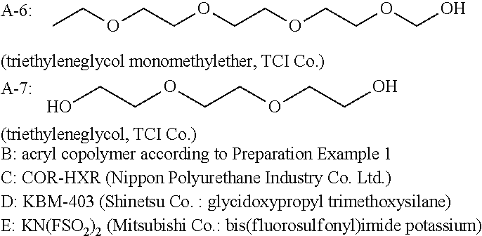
CCOCCOCCOCCOCO.OCCOCCOCCO.[B: acryl copolymer according to Preparation Example 1C: COR-HXR (Nippon Polyurethane Industry Co. Ltd.)D: KBM-403 (Shinetsu Co. : glycidoxypropyl trimethoxysilane)E: KN(FSO2)2 (Mitsubishi Co.: bis(fluorosulfonyl)imide potassium)]
